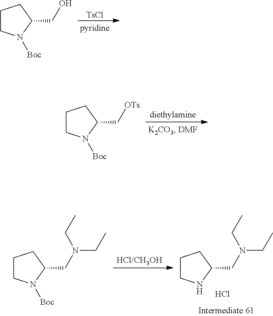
C1CN([Boc])C(CO)C1.[TsCl].C1CN([Boc])C(C[OTs])C1.[diethylamine].C1CN([Boc])C(CN(CC)CC)C1.[HCl/CH3OH].C1CNC(CN(CC)CC)C1.Cl
